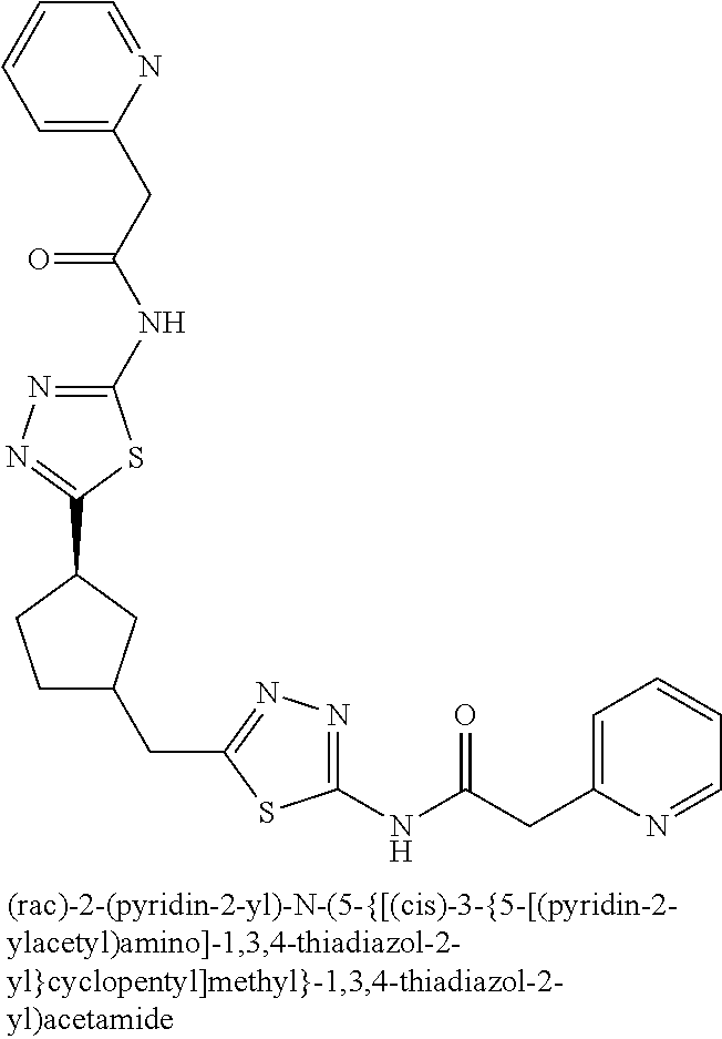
C1C(CC2=NN=C(NC(=O)CC3=CC=CC=N3)S2)CC(C2=NN=C(NC(=O)CC3=CC=CC=N3)S2)C1
